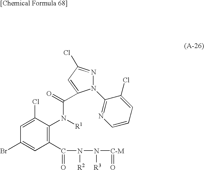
N1(C2=NC=CC=C2Cl)N=C(Cl)C=C1C(=O)N([R1])C1=C(C(=O)N([R2])N([R3])[C-M]=O)C=C(Br)C=C1Cl
